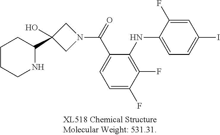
C1=C(C(N2CC(C3NCCCC3)(O)C2)=O)C(NC2=CC=C(I)C=C2F)=C(F)C(F)=C1
